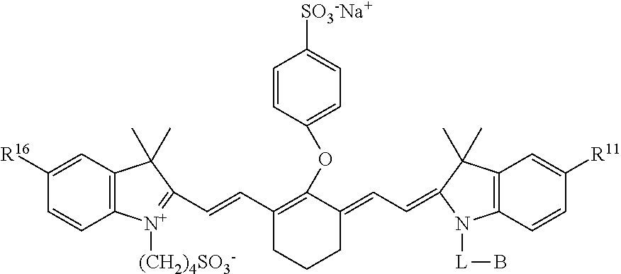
C1=CC(OC2=C(C=CC3=[N+]([(CH2)4SO3-])C4=C(C=C([R16])C=C4)C3(C)C)CCCC2=CC=C2C(C)(C)C3=C(C=CC([R11])=C3)N2[L]B)=CC=C1[SO3-Na+]
